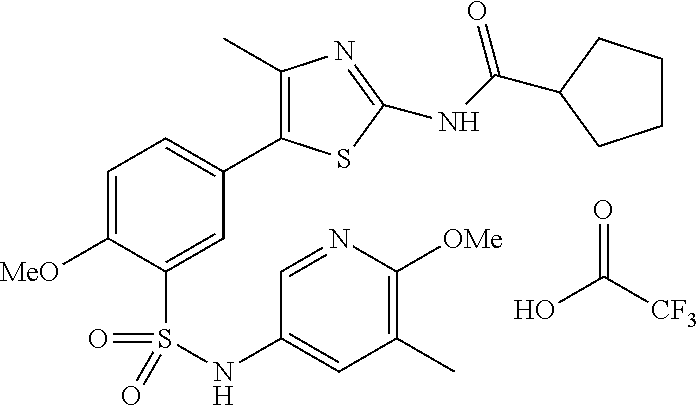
OC([CF3])=O.C1=C([MeO])C(S(=O)(=O)NC2=CC(C)=C([OMe])N=C2)=CC(C2=C(C)N=C(NC(=O)C3CCCC3)S2)=C1
